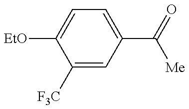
C1([F3C])=CC(C(=O)[Me])=CC=C1[EtO]
